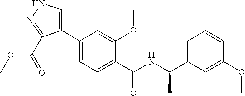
C1(C2=CC=C(C(=O)NC(C3=CC=CC(OC)=C3)C)C(OC)=C2)=CNN=C1C(OC)=O
